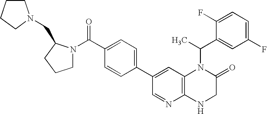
C1=C(C2=CC=C(C(=O)N3CCCC3CN3CCCC3)C=C2)C=NC2=C1N(C(C)C1=CC(F)=CC=C1F)C(=O)CN2
